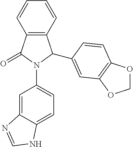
C12=C(C(=O)N(C3=CC=C4C(=C3)N=CN4)C1C1=CC3=C(OCO3)C=C1)C=CC=C2
